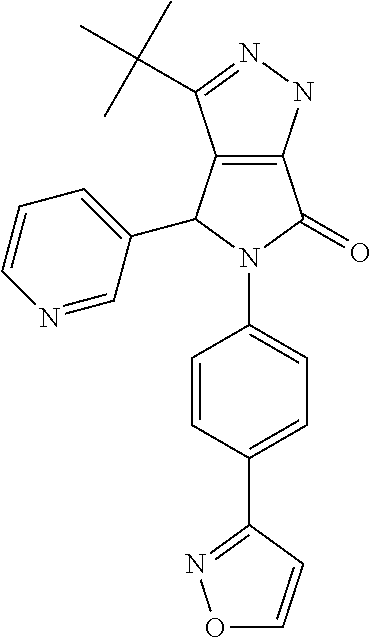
C12=C(NN=C1C(C)(C)C)C(=O)N(C1=CC=C(C3=NOC=C3)C=C1)C2C1=CC=CN=C1
